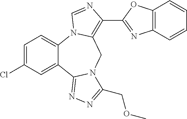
C1=C(Cl)C=C2C(=C1)N1C(=C(C3=NC4=C(O3)C=CC=C4)N=C1)CN1C2=NN=C1COC
